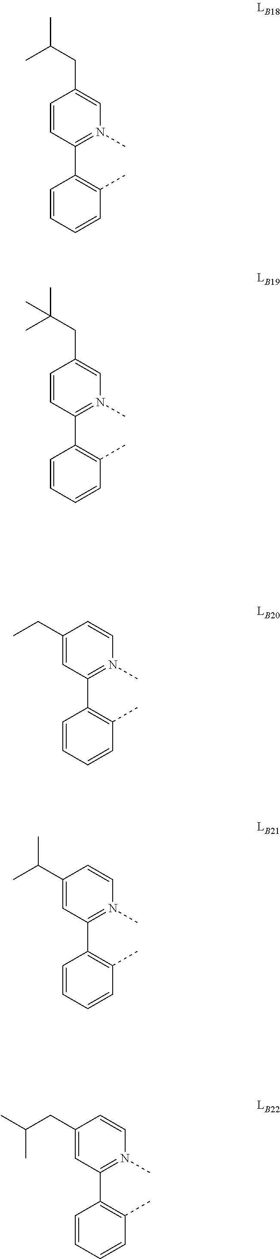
C1(CC(C)C)=CC(C2=C(C)C=CC=C2)=N(C)C=C1.C1(C(C)C)=CC(C2=C(C)C=CC=C2)=N(C)C=C1.C1=CC(C2=C(C)C=CC=C2)=N(C)C=C1CC(C)(C)C.C1=CC(C2=C(C)C=CC=C2)=N(C)C=C1CC(C)C.C1(CC)=CC(C2=C(C)C=CC=C2)=N(C)C=C1
